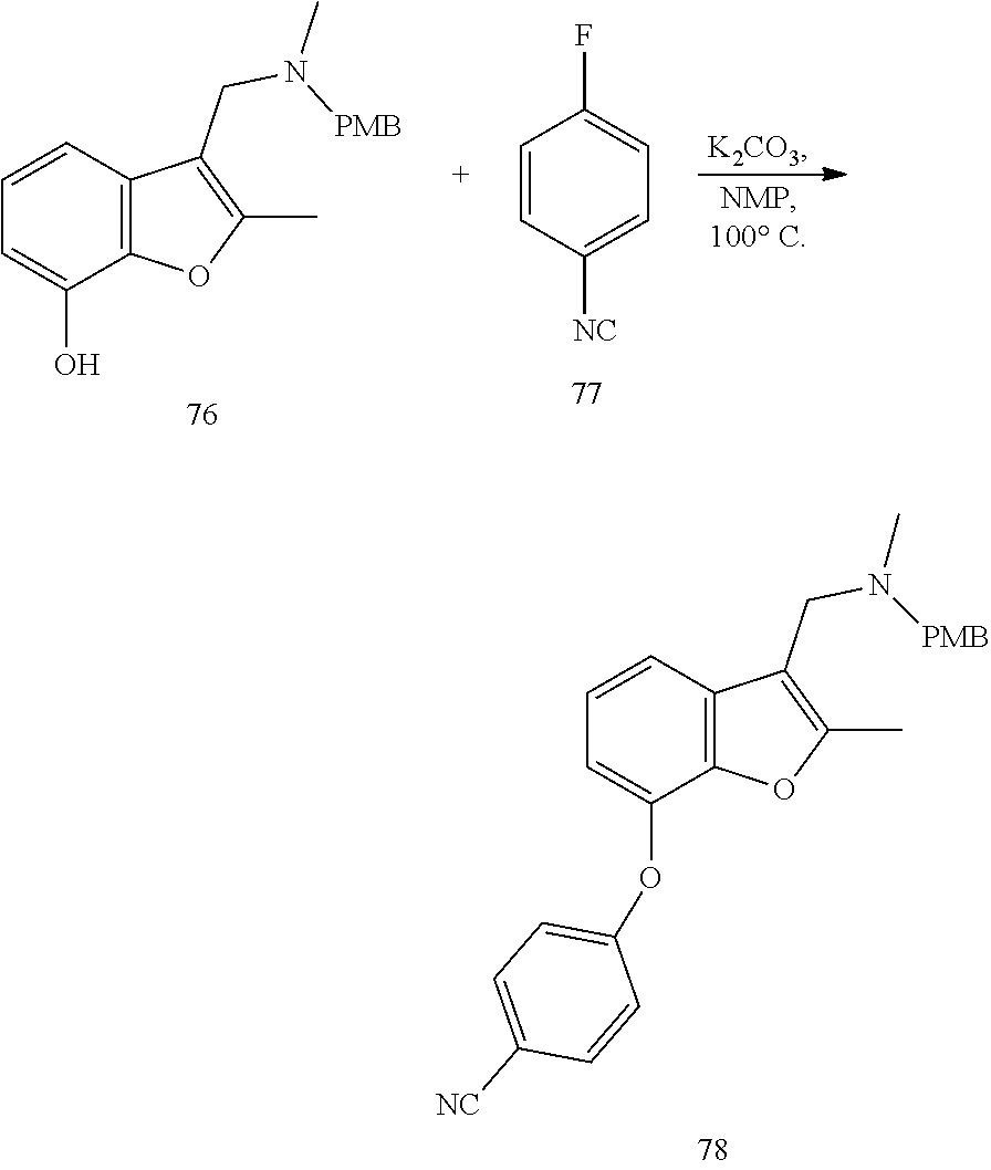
N(C)(CC1=C(C)OC2=C1C=CC=C2O)[PMB].C1=CC([NC])=CC=C1F.CN(CC1=C(C)OC2=C1C=CC=C2OC1=CC=C([NC])C=C1)[PMB]
